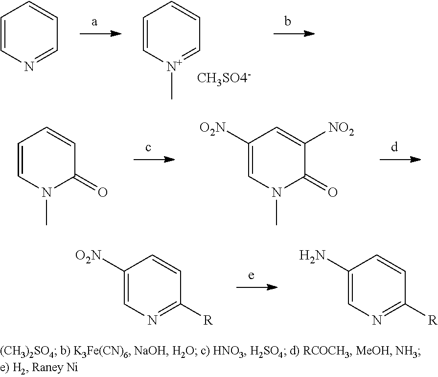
C1=C[N+](C)=CC=C1.C1=CN=CC=C1.C1=CN(C)C(=O)C=C1.C1([O2N])=CN(C)C(=O)C([NO2])=C1.C1([O2N])=CN=C([R])C=C1.C1(N)=CN=C([R])C=C1
